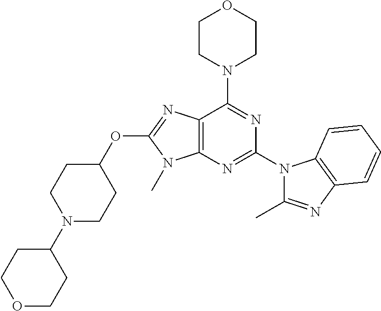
C12=C(N=C(N3C(C)=NC4=C3C=CC=C4)N=C1N1CCOCC1)N(C)C(OC1CCN(C3CCOCC3)CC1)=N2
